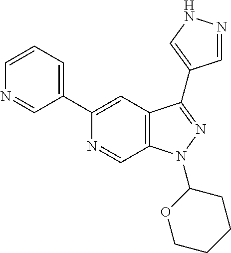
C1(C2=CC=CN=C2)=CC2=C(C=N1)N(C1CCCCO1)N=C2C1=CNN=C1
